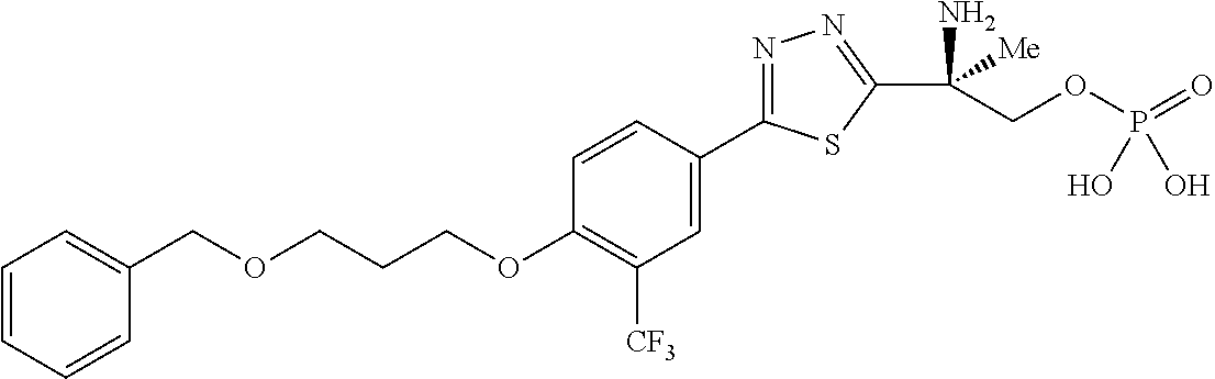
C1(COCCCOC2=C([CF3])C=C(C3=NN=C(C(N)([Me])COP(O)(=O)O)S3)C=C2)=CC=CC=C1
